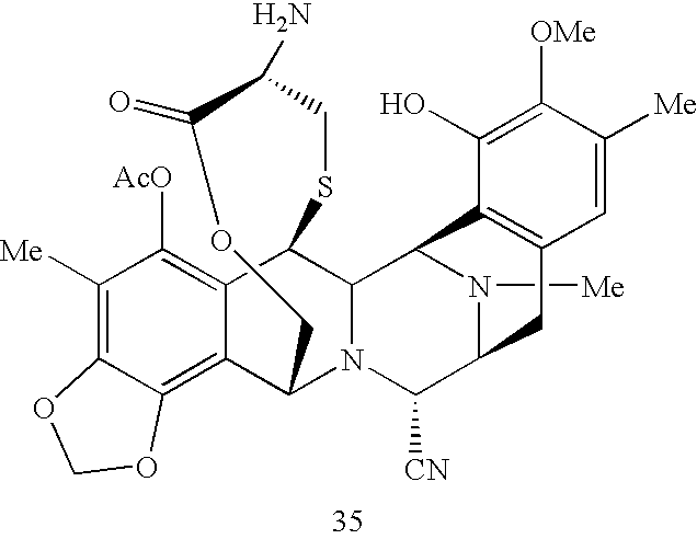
N1([Me])C2C([CN])N3C4C5=C6C(=C([Me])C([AcO])=C5C(C3C1C1=C(C2)C=C([Me])C([OMe])=C1O)SCC(N)C(=O)OC4)OCO6
